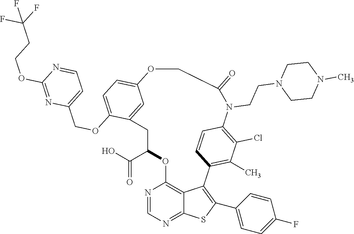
C1C(C(O)=O)OC2=C3C(=NC=N2)SC(C2=CC=C(F)C=C2)=C3C2=C(C)C(Cl)=C(C=C2)N(CCN2CCN(C)CC2)C(=O)COC2=CC=C(OCC3=CC=NC(OCCC(F)(F)F)=N3)C1=C2
